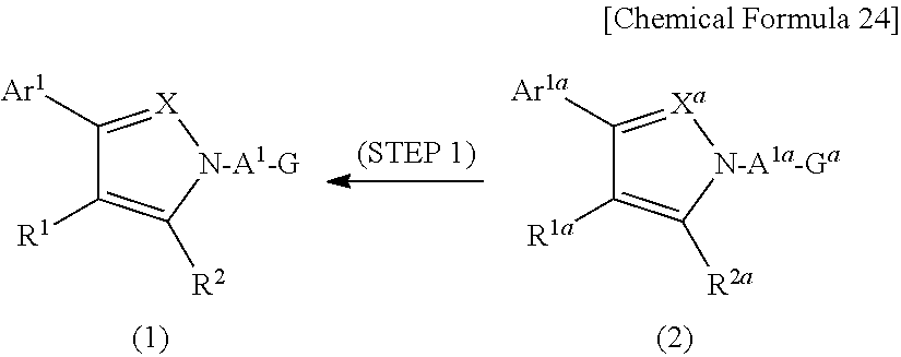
C1([Ar1])=[X][N-A1-G]C([R2])=C1[R1].C1([Ar1a])=[Xa][N-A1a-Ga]C([R2a])=C1[R1a]
